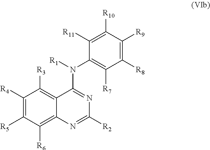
C1([R5])=C([R4])C([R3])=C2C(=C1[R6])N=C([R2])N=C2N([R1])C1=C([R7])C([R8])=C([R9])C([R10])=C1[R11]
